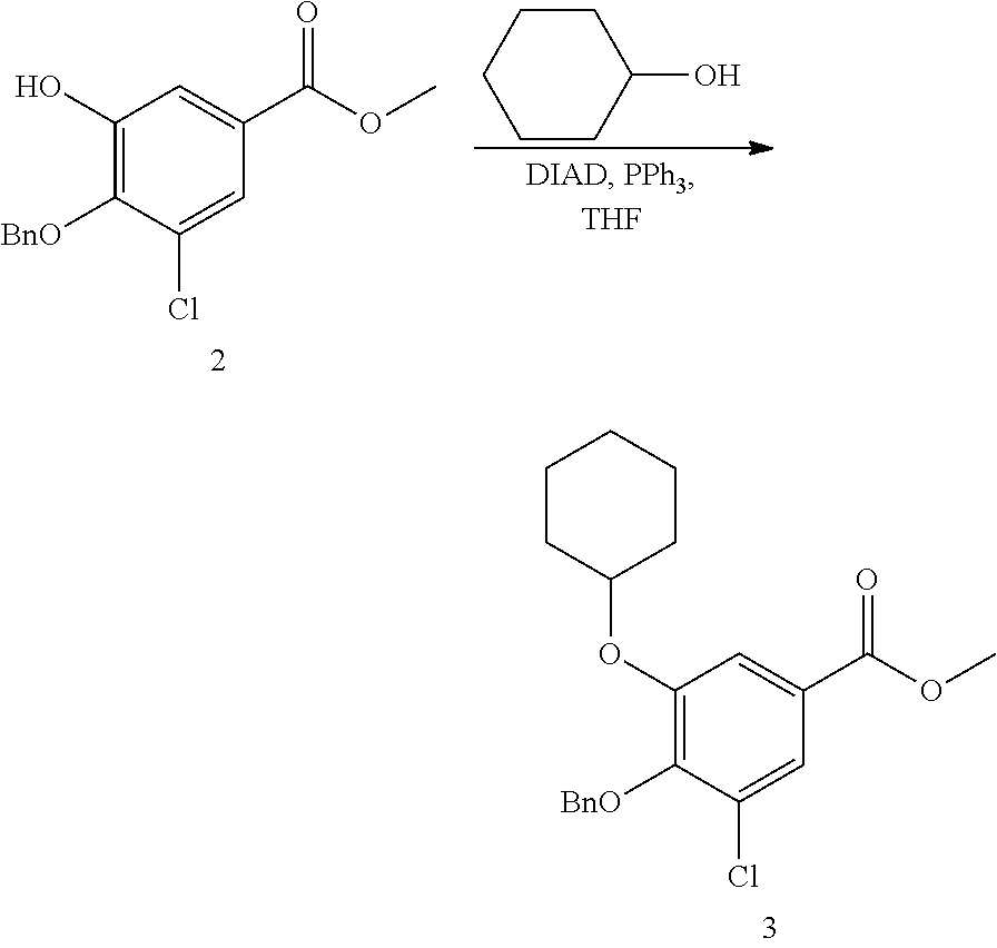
C1(OC2CCCCC2)=C([BnO])C(Cl)=CC(C(OC)=O)=C1.C1(O)=C([BnO])C(Cl)=CC(C(OC)=O)=C1.C1CCCCC1O
